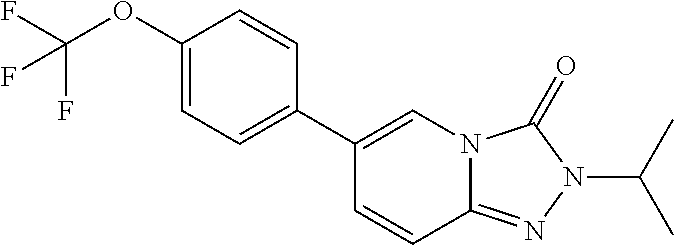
C1=C(OC(F)(F)F)C=CC(C2=CN3C(=NN(C(C)C)C3=O)C=C2)=C1
